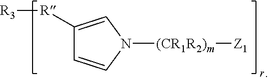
[R3][R]C1=CN([(CR1R2)m][Z1])C=C1
